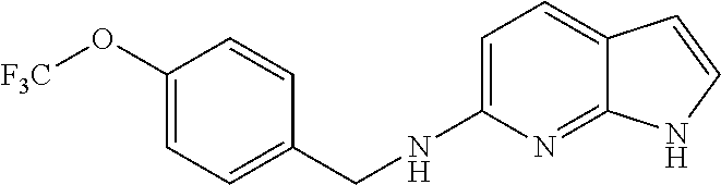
C1=C(NCC2=CC=C(O[F3C])C=C2)N=C2C(=C1)C=CN2
